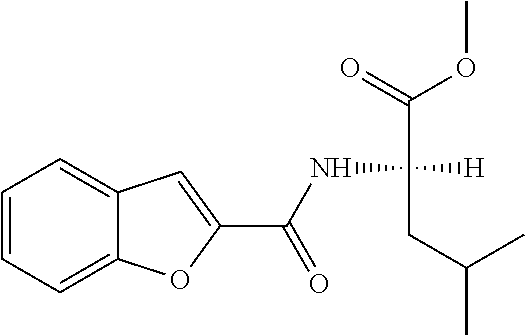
C(NC(C(=O)OC)([H])CC(C)C)(=O)C1=CC2=CC=CC=C2O1
